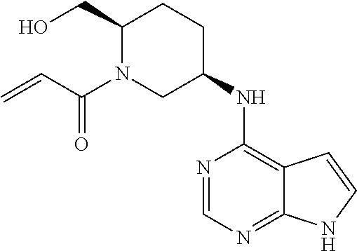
C(C(N1C(CO)CCC(NC2=C3C(=NC=N2)NC=C3)C1)=O)=C
